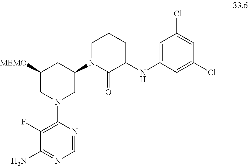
C1(F)=C(N2CC(N3C(=O)C(NC4=CC(Cl)=CC(Cl)=C4)CCC3)CC([MEMO])C2)N=CN=C1N
